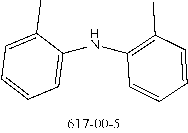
C1=CC(C)=C(NC2=CC=CC=C2C)C=C1
